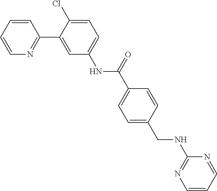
C1=CC=CN=C1C1=CC(NC(C2=CC=C(CNC3=NC=CC=N3)C=C2)=O)=CC=C1Cl
